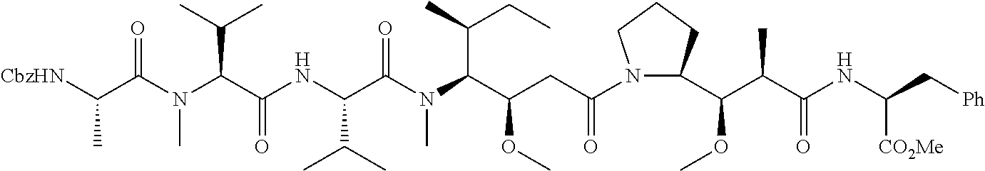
C1(C(C(C(NC(C[Ph])[CO2Me])=O)C)OC)CCCN1C(CC(C(N(C)C(=O)C(C(C)C)NC(C(N(C)C(C([CbzHN])C)=O)C(C)C)=O)C(C)CC)OC)=O
